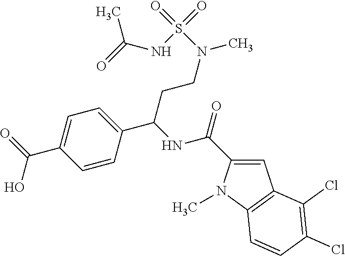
C1=CC(C(NC(=O)C2=CC3=C(N2C)C=CC(Cl)=C3Cl)CCN(C)S(=O)(=O)NC(C)=O)=CC=C1C(=O)O
